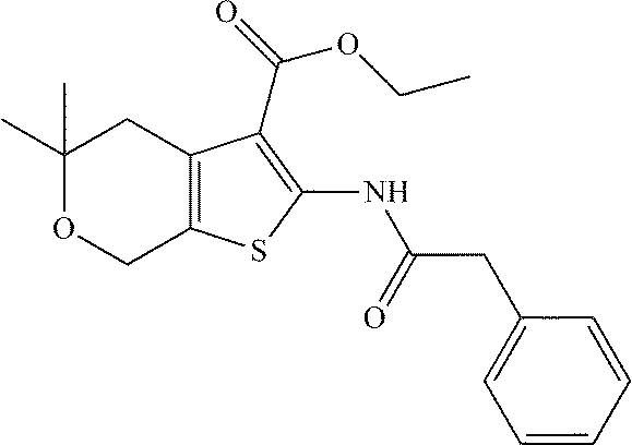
C1(C)(C)OCC2=C(C1)C(C(OCC)=O)=C(NC(=O)CC1=CC=CC=C1)S2
